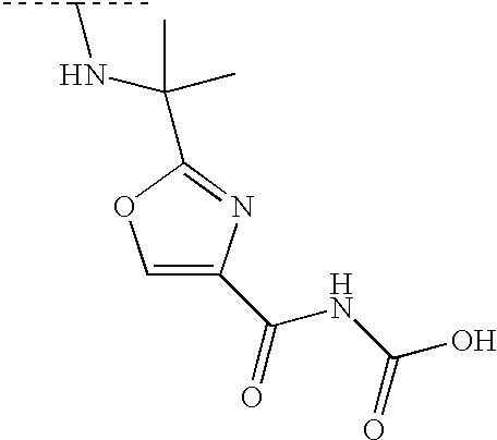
C(=O)(NC(O)=O)C1=COC(C(NC(C)C)(C)C)=N1
